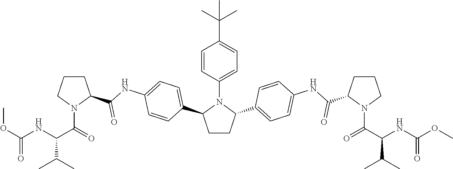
COC(=O)NC(C(=O)N1C(C(NC2=CC=C(C3CCC(C4=CC=C(NC(C5N(C(=O)C(NC(OC)=O)C(C)C)CCC5)=O)C=C4)N3C3=CC=C(C(C)(C)C)C=C3)C=C2)=O)CCC1)C(C)C
